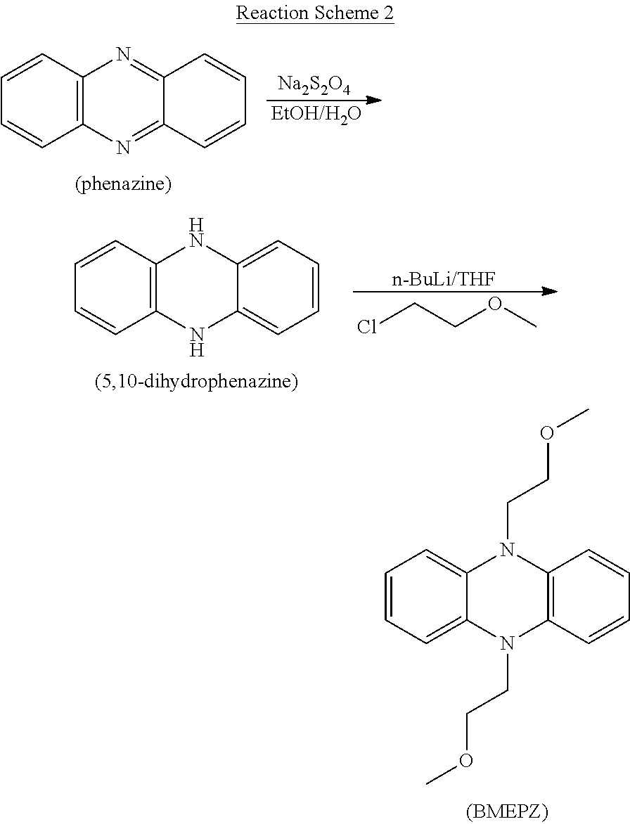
C1=CC=C2C(=C1)N(CCOC)C1=C(N2CCOC)C=CC=C1.[Na2S2O4].[EtOH/H2O].C1=CC2=C(C=C1)N=C1C(=N2)C=CC=C1.C1=CC2=C(C=C1)NC1=CC=CC=C1N2.[n-BuLi/THF].ClCCOC
